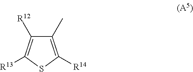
C1(C)=C([R14])SC([R13])=C1[R12]
